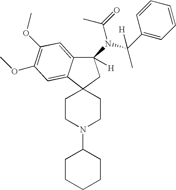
C12(CCN(C3CCCCC3)CC1)C1=CC(OC)=C(OC)C=C1C(N(C(C1=CC=CC=C1)(C)[H])C(=O)C)([H])C2
